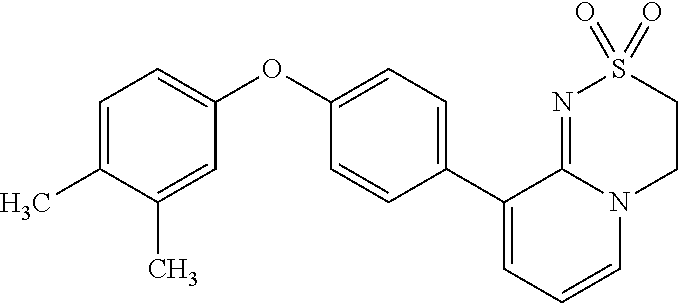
C1(C2=CC=CN3C2=NS(=O)(=O)CC3)=CC=C(OC2=CC=C(C)C(C)=C2)C=C1
